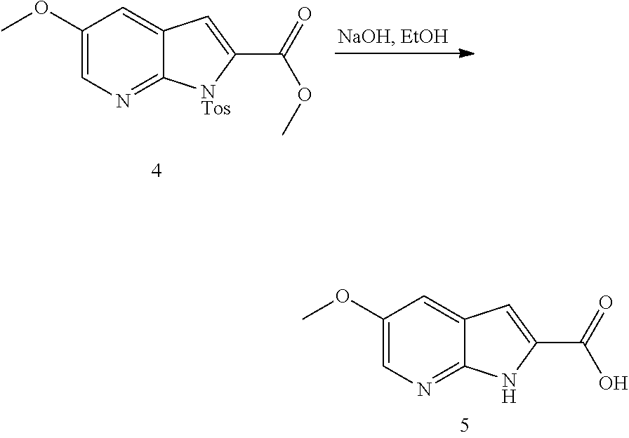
C1(OC)=CN=C2C(=C1)C=C(C(=O)OC)[NTos]2.C1(OC)=CN=C2C(=C1)C=C(C(=O)O)N2
